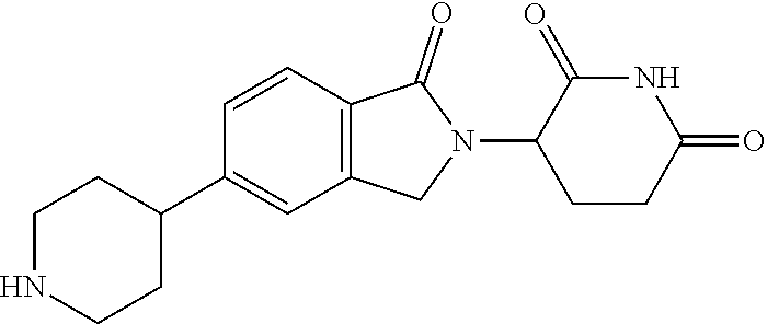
C1=CC2=C(C=C1C1CCNCC1)CN(C1CCC(=O)NC1=O)C2=O
